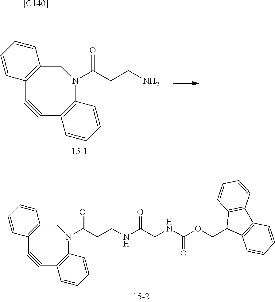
C12=C(CN(C(CCN)=O)C3=C(C#C1)C=CC=C3)C=CC=C2.C12=C(CN(C(CCNC(CNC(OCC3C4=C(C5=C3C=CC=C5)C=CC=C4)=O)=O)=O)C3=C(C#C1)C=CC=C3)C=CC=C2.[[C140]]
